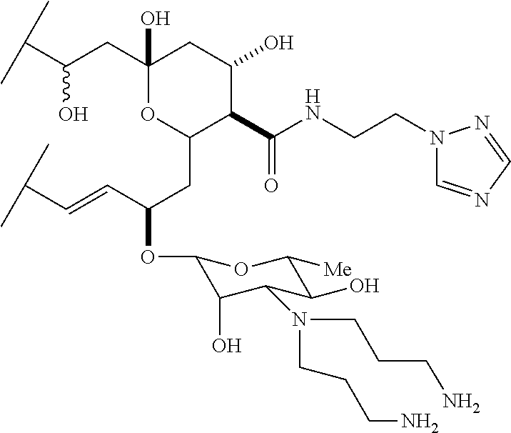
C1(CC(C(C)C)O)(O)OC(CC(OC2C(O)C(N(CCCN)CCCN)C(O)C([Me])O2)C=CC(C)C)C(C(NCCN2C=NC=N2)=O)C(O)C1
